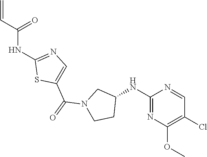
C=CC(NC1=NC=C(C(=O)N2CCC(NC3=NC(OC)=C(Cl)C=N3)C2)S1)=O
